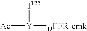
[Ac][Y]([I125])[DFFR-cmk]
